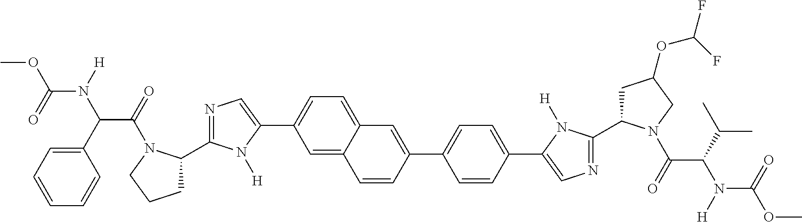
C1(C2CCCN2C(=O)C(C2=CC=CC=C2)N([H])C(=O)OC)=NC=C(C2=CC=C3C(=C2)C=CC(C2=CC=C(C4=CN=C(C5CC(OC(F)F)CN5C(=O)C(C(C)C)N([H])C(=O)OC)N4[H])C=C2)=C3)N1[H]
